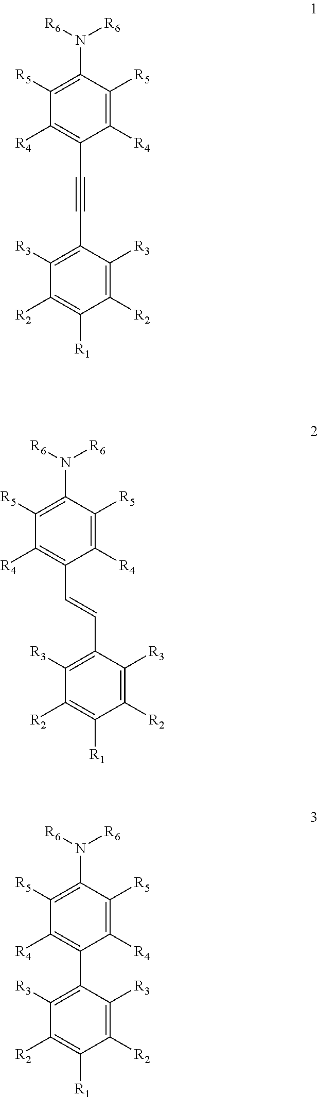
C1([R4])=C([R5])C(N([R6])[R6])=C([R5])C([R4])=C1C#CC1=C([R3])C([R2])=C([R1])C([R2])=C1[R3].C1([R4])=C([R5])C(N([R6])[R6])=C([R5])C([R4])=C1C=CC1=C([R3])C([R2])=C([R1])C([R2])=C1[R3].C1([R4])=C([R5])C(N([R6])[R6])=C([R5])C([R4])=C1C1=C([R3])C([R2])=C([R1])C([R2])=C1[R3]
